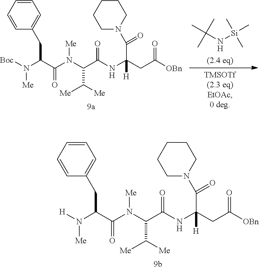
C1=CC=CC(CC(C(N(C(C(NC(CC(=O)[OBn])(C(=O)N2CCCCC2)[H])=O)C([Me])[Me])[Me])=O)N([H])[Me])=C1.C1=CC=CC(CC(C(N(C(C(NC(CC(=O)[OBn])(C(=O)N2CCCCC2)[H])=O)C([Me])[Me])[Me])=O)N([Boc])[Me])=C1.N([Si](C)(C)C)C(C)(C)C
